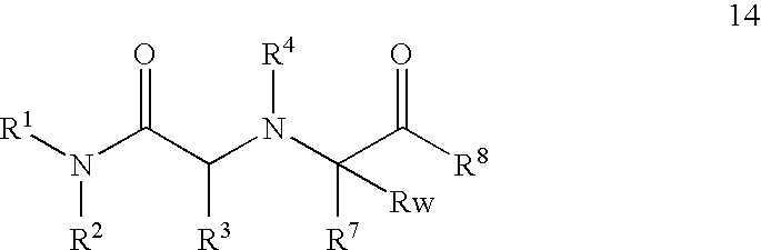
[R1]N(C(C(N([R4])C(C([R8])=O)([R7])[Rw])[R3])=O)[R2]
